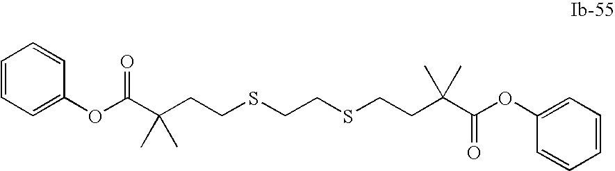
C(C(CCSCCSCCC(C(OC1=CC=CC=C1)=O)(C)C)(C)C)(OC1=CC=CC=C1)=O
